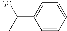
C1=CC=CC=C1C([F3C])C
